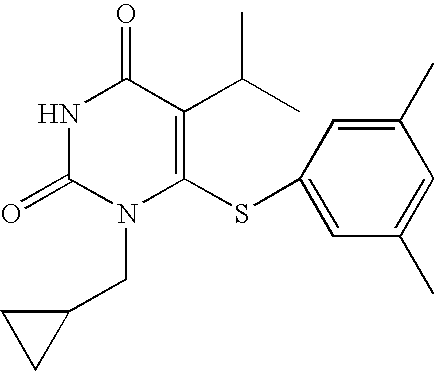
N1C(=O)N(CC2CC2)C(SC2=CC(C)=CC(C)=C2)=C(C(C)C)C1=O
